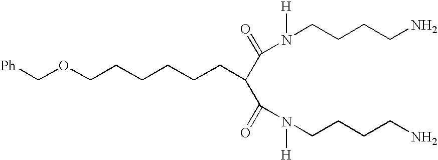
[Ph]COCCCCCCC(C(=O)N(CCCCN)[H])C(=O)N(CCCCN)[H]
